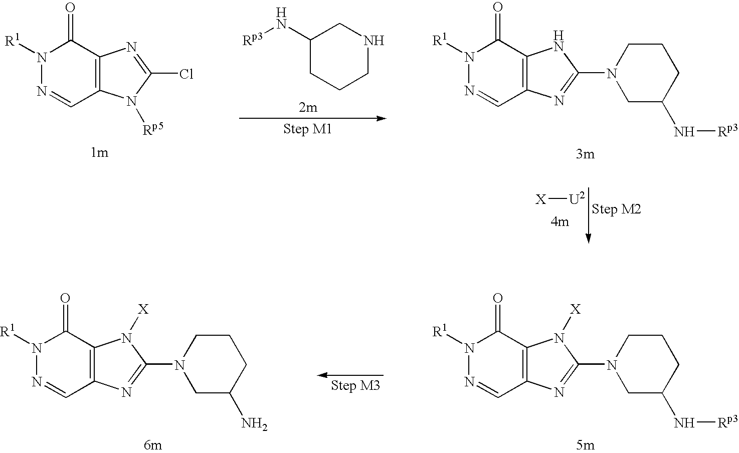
N1([R1])N=CC2=C(C1=O)N=C(Cl)N2[Rp5].C1CCNCC1N[Rp3].N1([R1])N=CC2=C(C1=O)NC(N1CC(N[Rp3])CCC1)=N2.[X][U2].N1([R1])N=CC2=C(C1=O)N([X])C(N1CC(N[Rp3])CCC1)=N2.N1([R1])N=CC2=C(C1=O)N([X])C(N1CC(N)CCC1)=N2
